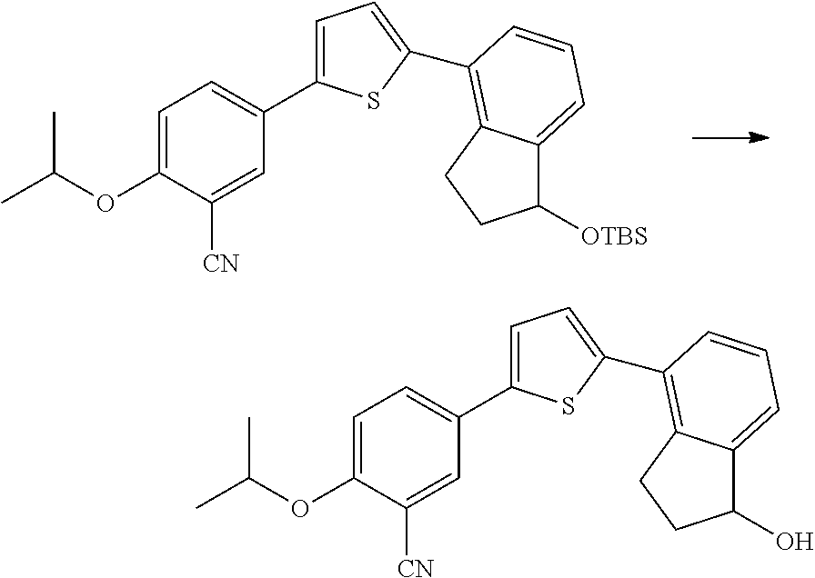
C1=C(C2=CC=C(OC(C)C)C([CN])=C2)SC(C2=C3C(=CC=C2)C([OTBS])CC3)=C1.C1=C(C2=CC=C(OC(C)C)C([CN])=C2)SC(C2=C3C(=CC=C2)C(O)CC3)=C1
